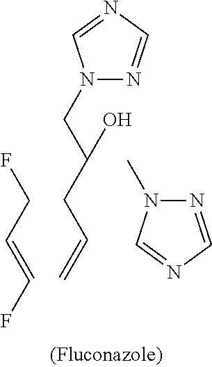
N1(CC(O)CC=C)N=CN=C1.C(F)C=CF.N1=CN=CN1C
